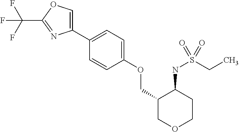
C1(C2=CC=C(OCC3COCCC3NS(CC)(=O)=O)C=C2)=COC(C(F)(F)F)=N1
